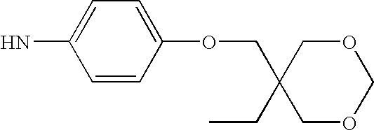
NC1=CC=C(OCC2(CC)COCOC2)C=C1
